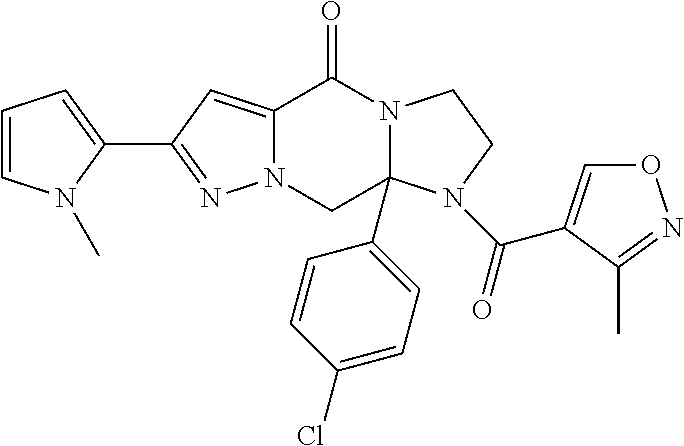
C12=CC(C3=CC=CN3C)=NN1CC1(C3=CC=C(Cl)C=C3)N(C2=O)CCN1C(=O)C1=CON=C1C
